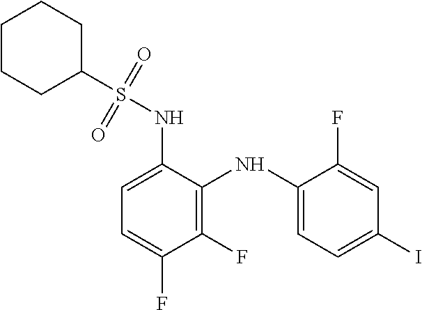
C1=C(NS(=O)(=O)C2CCCCC2)C(NC2=CC=C(I)C=C2F)=C(F)C(F)=C1
